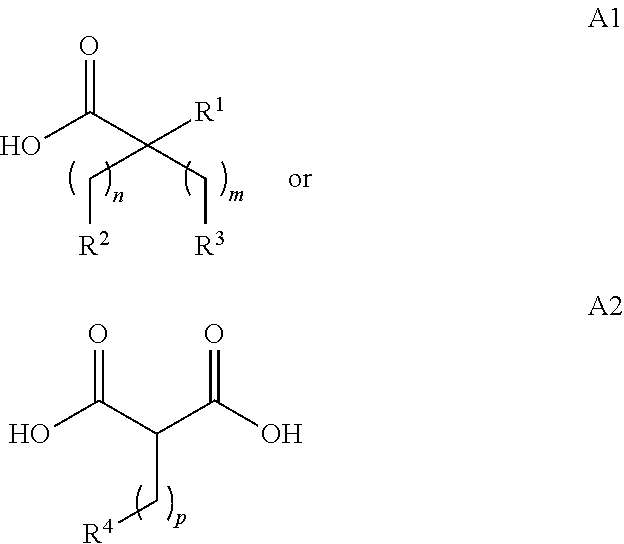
OC(C([R1])(C[R3])C[R2])=O.OC(C(C(O)=O)C[R4])=O
